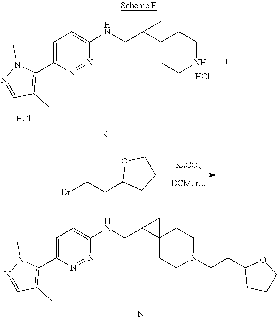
[K2CO3].BrCCC1CCCO1.C1=C(C2=C(C)C=NN2C)N=NC(NCC2C3(C2)CCN(CCC2CCCO2)CC3)=C1.N.C1=C(C2=C(C)C=NN2C)N=NC(NCC2C3(C2)CCNCC3)=C1.Cl.Cl.[K]
